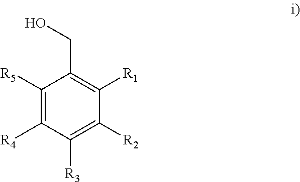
C1([R5])=C([R4])C([R3])=C([R2])C([R1])=C1CO
